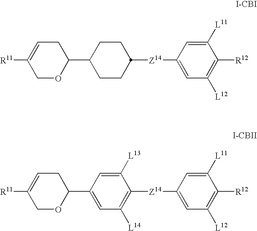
[R11]C1=CCC(C2CCC([Z14]C3=CC([L12])=C([R12])C([L11])=C3)CC2)OC1.[R11]C1=CCC(C2=CC([L14])=C([Z14]C3=CC([L12])=C([R12])C([L11])=C3)C([L13])=C2)OC1
